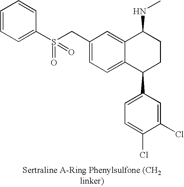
C1(CS(C2=CC=CC=C2)(=O)=O)=CC=C2C(=C1)C(NC)CCC2C1=CC=C(Cl)C(Cl)=C1
